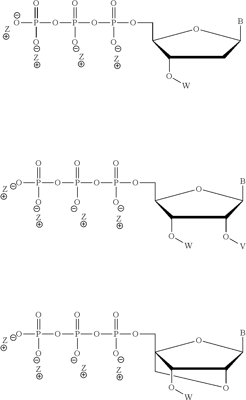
C1(O[W])C(COP(=O)([O-])OP(=O)([O-])OP([O-])(=O)[O-])OC(B)C1.C1(O[W])C(COP(=O)([O-])OP(=O)([O-])OP([O-])(=O)[O-])OC(B)C1O[V].BC1C2OCC(COP(=O)([O-])OP(=O)([O-])OP([O-])(=O)[O-])(O1)C2O[W]
